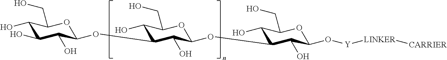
C1(O)C(O)C(O)C(OC2C(O)C(CO)OC(OC3C(O)C(CO)OC(O[Y][LINKER][CARRIER])C3O)C2O)OC1CO
